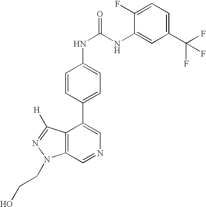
C1(C(F)(F)F)=CC=C(F)C(NC(NC2=CC=C(C3=CN=CC4=C3C([H])=NN4CCO)C=C2)=O)=C1
